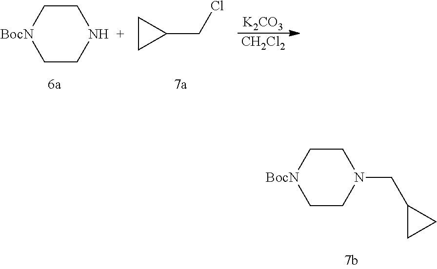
C1CN(CC2CC2)CC[BocN]1.C1CNCC[BocN]1.C1CC1CCl.[K2CO3].[CH2Cl2]
